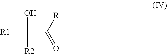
[R1]C(O)([R2])C([R])=O
